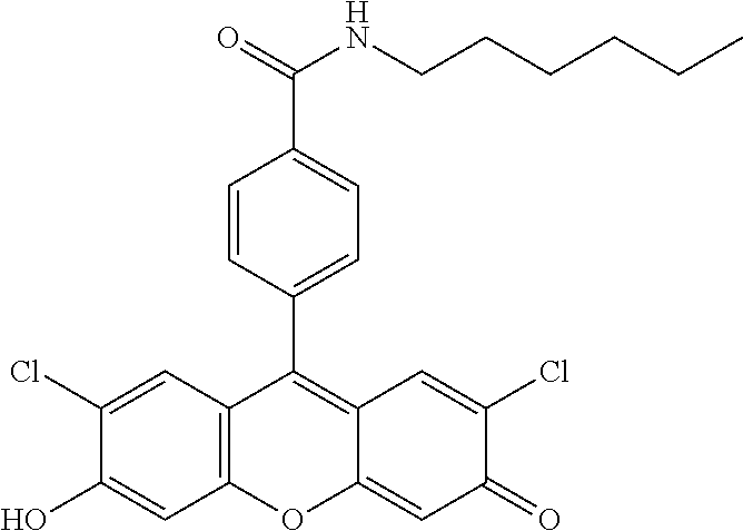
C12=C(C=C(Cl)C(O)=C1)C(C1=CC=C(C(=O)NCCCCCC)C=C1)=C1C(=CC(=O)C(Cl)=C1)O2
